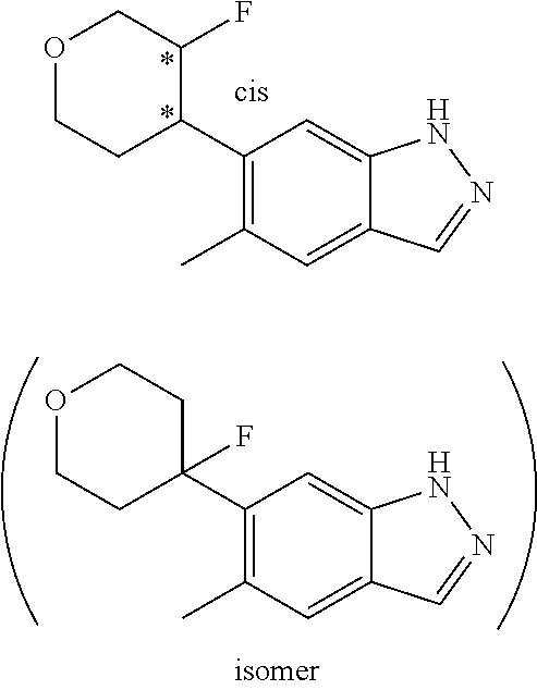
C1(C2C(F)COCC2)=C(C)C=C2C(=C1)NN=C2.C1(C2(F)CCOCC2)=C(C)C=C2C(=C1)NN=C2
